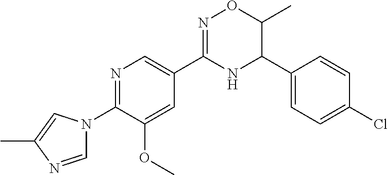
C1(C2=CN=C(N3C=NC(C)=C3)C(OC)=C2)=NOC(C)C(C2=CC=C(Cl)C=C2)N1
